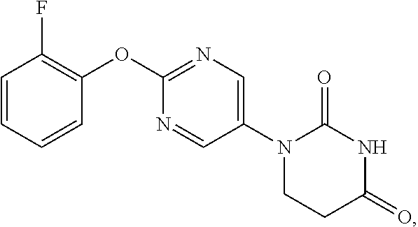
C1=CC=CC(OC2=NC=C(N3CCC(=O)NC3=O)C=N2)=C1F
